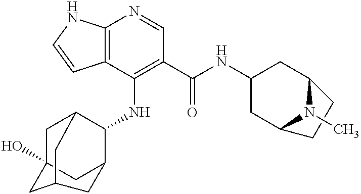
C12=C(C(NC3C4CC5(O)CC3CC(C5)C4)=C(C(NC3CC4N(C)C(C3)CC4)=O)C=N1)C=CN2
